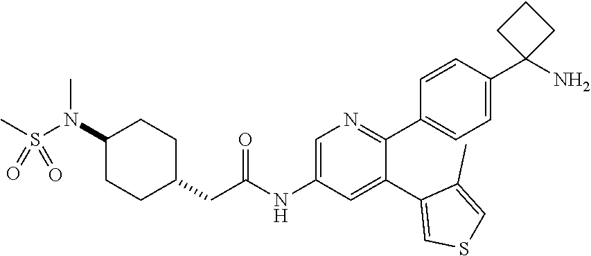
C1=C(NC(=O)CC2CCC(N(S(C)(=O)=O)C)CC2)C=C(C2=CSC=C2C)C(C2=CC=C(C3(N)CCC3)C=C2)=N1
